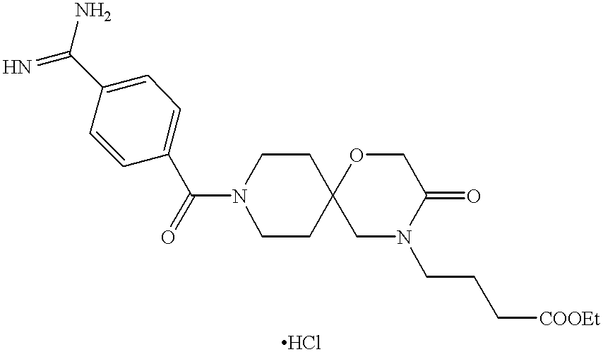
C1=C(C(N)=N)C=CC(C(=O)N2CCC3(CC2)CN(CCC[COOEt])C(=O)CO3)=C1
